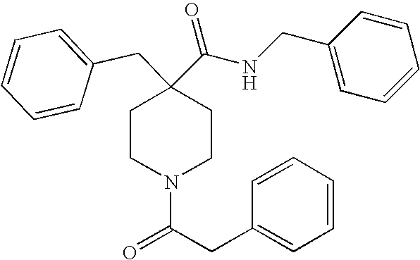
C1CN(C(CC2=CC=CC=C2)=O)CCC1(CC1=CC=CC=C1)C(NCC1=CC=CC=C1)=O
